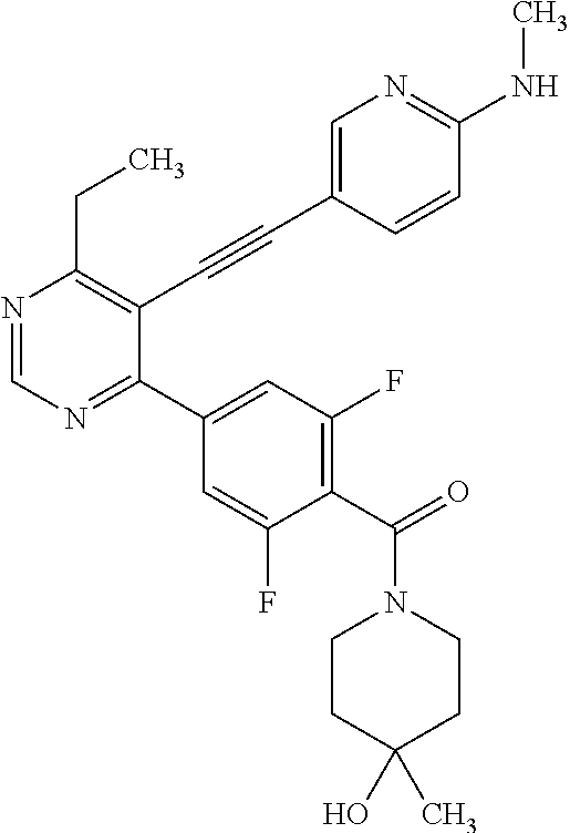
N1=CN=C(C2=CC(F)=C(C(=O)N3CCC(O)(C)CC3)C(F)=C2)C(C#CC2=CN=C(NC)C=C2)=C1CC
